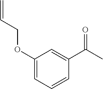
C1(OCC=C)=CC=CC(C(C)=O)=C1
